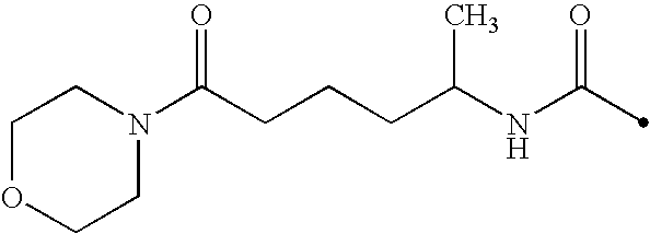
C(NC(=O)C)(CCCC(N1CCOCC1)=O)C
